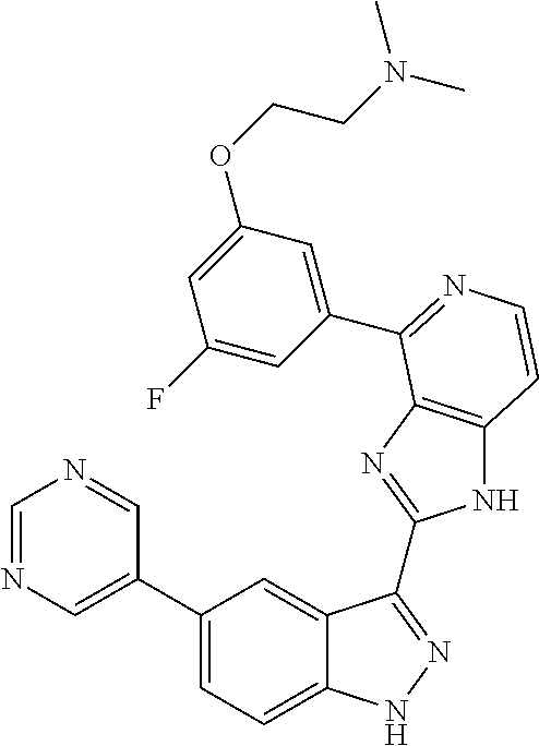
C1(C2=CN=CN=C2)=CC=C2C(=C1)C(C1=NC3=C(N1)C=CN=C3C1=CC(OCCN(C)C)=CC(F)=C1)=NN2
